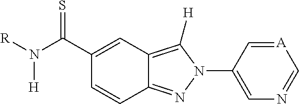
C1(C(N([R])[H])=S)=CC2=C([H])N(C3=CN=C[A]=C3)N=C2C=C1
